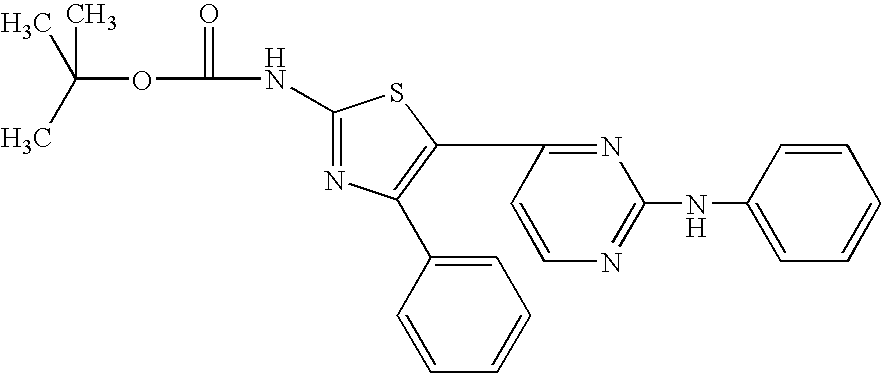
C(OC(=O)NC1=NC(C2=CC=CC=C2)=C(C2=NC(NC3=CC=CC=C3)=NC=C2)S1)(C)(C)C
